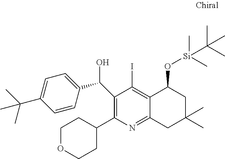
C1(C(O)C2=CC=C(C(C)(C)C)C=C2)=C(C2CCOCC2)N=C2C(=C1I)C(O[Si](C(C)(C)C)(C)C)CC(C)(C)C2
